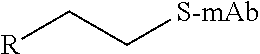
[R]CC[S-mAb]
